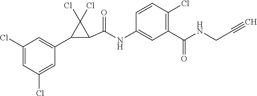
C1(Cl)=CC(Cl)=CC(C2C(C(=O)NC3=CC(C(=O)NCC#C)=C(Cl)C=C3)C2(Cl)Cl)=C1
